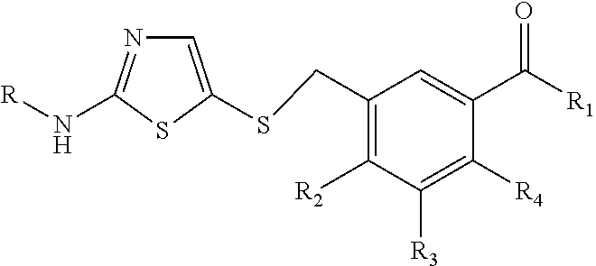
C1(CSC2=CN=C(N[R])S2)=C([R2])C([R3])=C([R4])C(C([R1])=O)=C1
